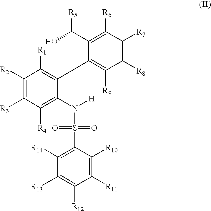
C1([R2])=C([R3])C([R4])=C(N(S(=O)(=O)C2=C([R14])C([R13])=C([R12])C([R11])=C2[R10])[H])C(C2=C([R9])C([R8])=C([R7])C([R6])=C2C([R5])O)=C1[R1]
